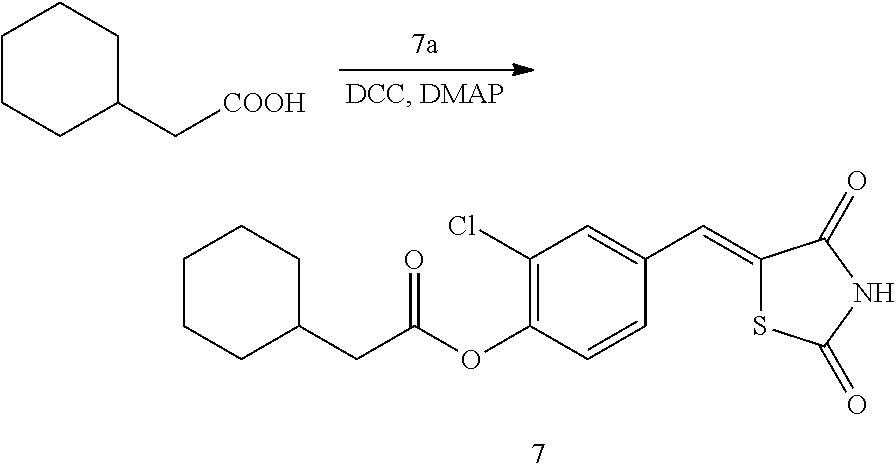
C1CCC(CC(OC2=C(Cl)C=C(C=C3SC(=O)NC3=O)C=C2)=O)CC1.C1CCC(C[COOH])CC1
